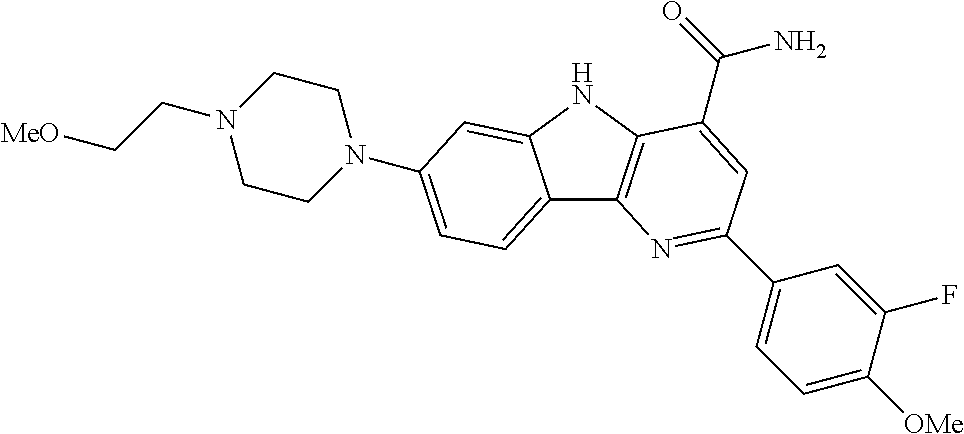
[MeO]CCN1CCN(C2=CC=C3C4=C(NC3=C2)C(C(=O)N)=CC(C2=CC=C([OMe])C(F)=C2)=N4)CC1
